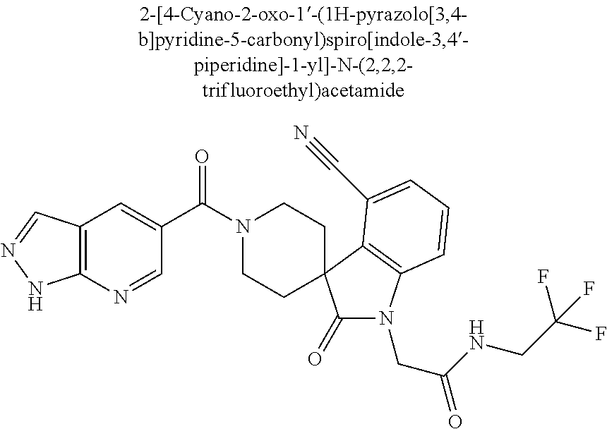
N1(C(C2=CC3=C(N=C2)NN=C3)=O)CCC2(CC1)C(=O)N(CC(NCC(F)(F)F)=O)C1=C2C(C#N)=CC=C1
